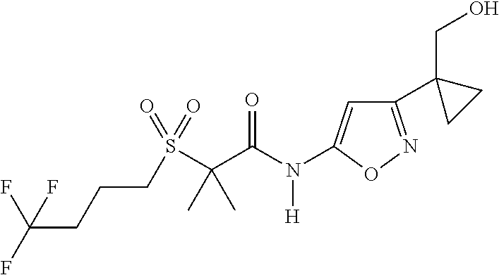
C(CCC(F)(F)F)S(C(C(N(C1=CC(C2(CO)CC2)=NO1)[H])=O)(C)C)(=O)=O
